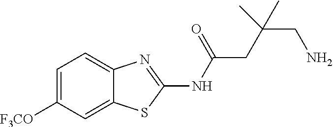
C1=C([F3CO])C=C2C(=C1)N=C(NC(CC(CN)(C)C)=O)S2
